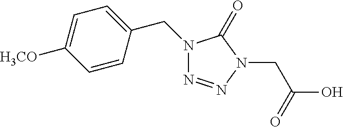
C1=CC(CN2N=NN(CC(O)=O)C2=O)=CC=C1[H3CO]
